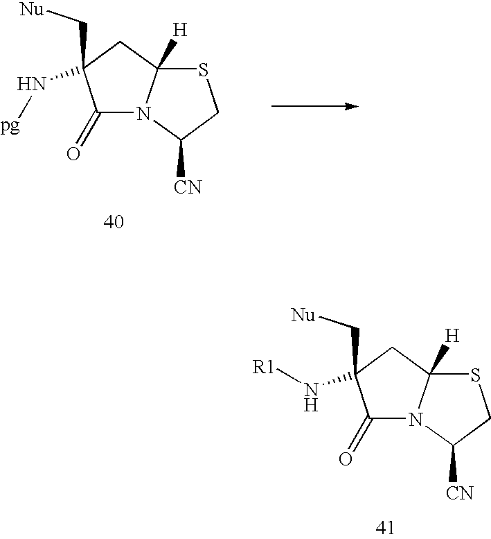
C([Nu])C1(N[pg])C(=O)N2C([H])(C1)SCC2[CN].C([Nu])C1(N[R1])C(=O)N2C([H])(C1)SCC2[CN]
